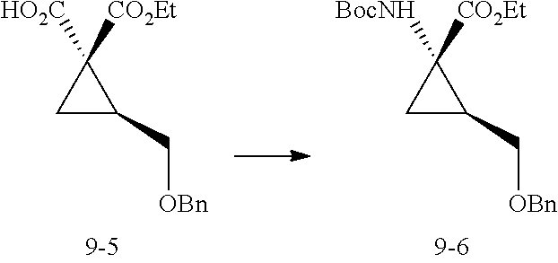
C1C(C[OBn])C1([HO2C])[CO2Et].C1C(C[OBn])C1([BocNH])[CO2Et]
